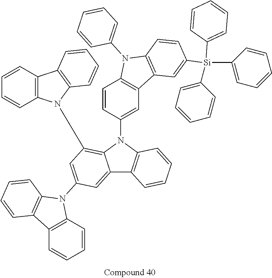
C12=CC(N3C4=C(C5=C3C=CC=C5)C=CC=C4)=CC(N3C4=C(C5=C3C=CC=C5)C=CC=C4)=C1N(C1=CC3=C(C=C1)N(C1=CC=CC=C1)C1=C3C=C([Si](C3=CC=CC=C3)(C3=CC=CC=C3)(C3=CC=CC=C3)C)C=C1)C1=C2C=CC=C1
